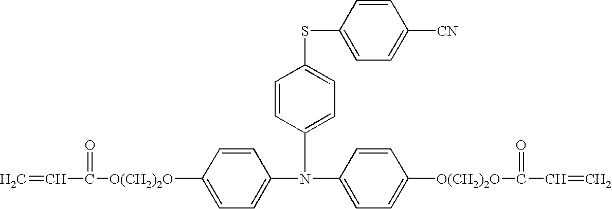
C1=C(N(C2=CC=C([O(CH2)2O]C(=O)C=C)C=C2)C2=CC=C(SC3=CC=C([CN])C=C3)C=C2)C=CC([O(CH2)2O]C(=O)C=C)=C1
